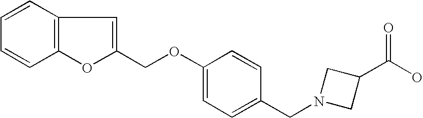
C12=C(C=CC=C1)C=C(COC1=CC=C(CN3CC(C(O)=O)C3)C=C1)O2
